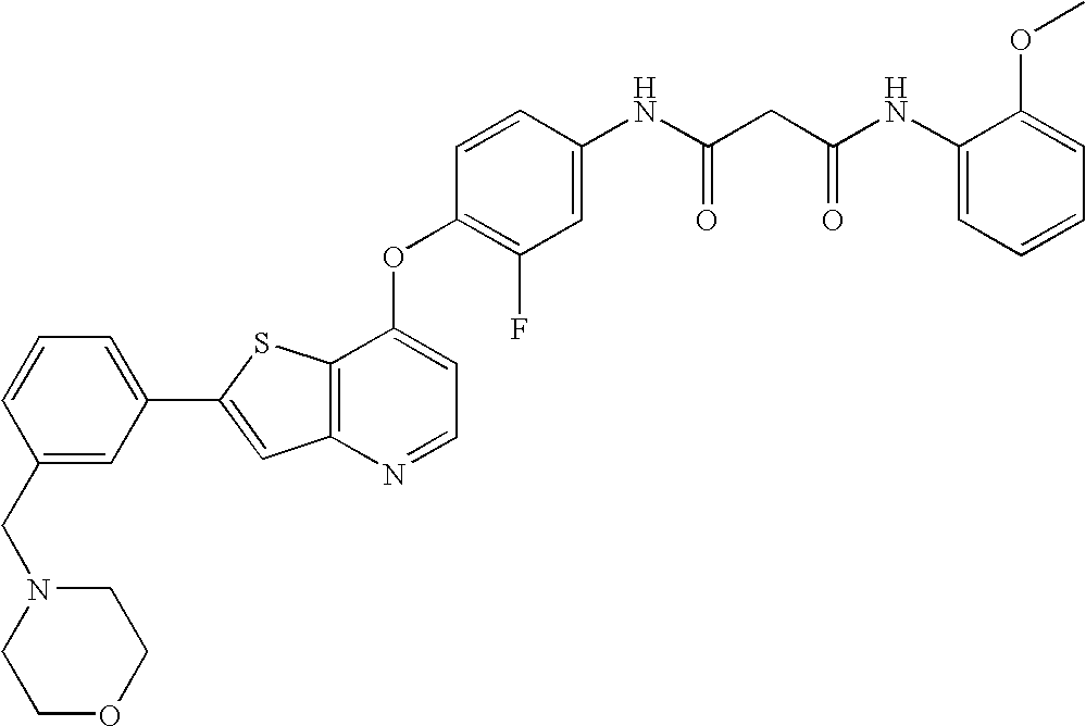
C12=C(SC(C3=CC=CC(CN4CCOCC4)=C3)=C1)C(OC1=C(F)C=C(NC(CC(NC3=CC=CC=C3OC)=O)=O)C=C1)=CC=N2
